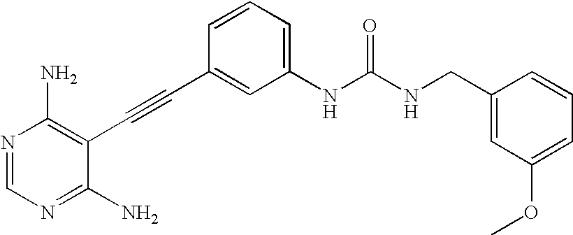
N1=CN=C(N)C(C#CC2=CC(NC(NCC3=CC(OC)=CC=C3)=O)=CC=C2)=C1N
